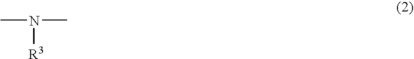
CN([R3])C
